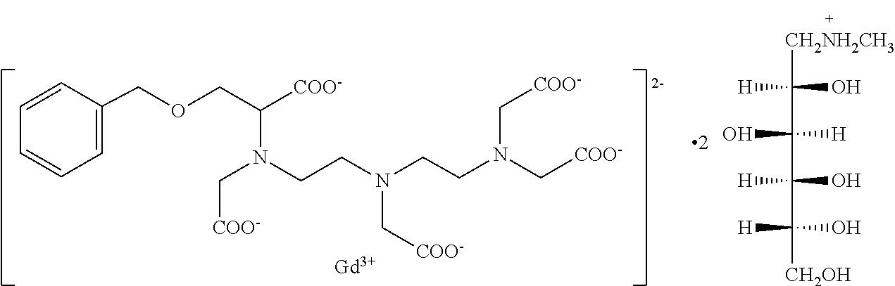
[CH2NH2CH3]C(C(C(C([CH2OH])(O)[H])(O)[H])([H])O)(O)[H].C1=CC=CC=C1COCC([COO-])N(CCN(CCN(C[COO-])C[COO-])C[COO-])C[COO-].[Gd]
